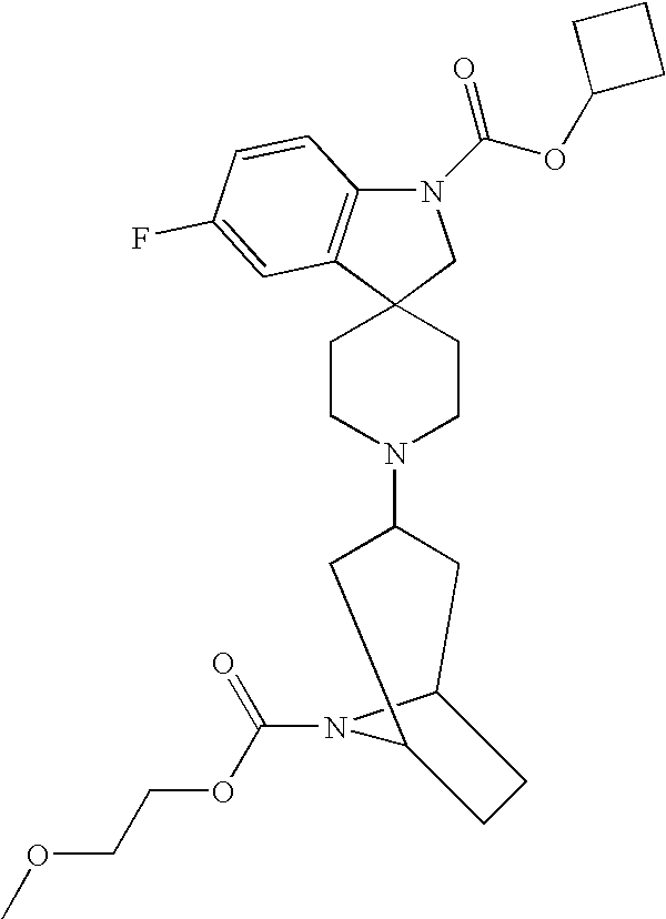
N1(C(=O)OC2CCC2)C2=C(C3(C1)CCN(C1CC4N(C(OCCOC)=O)C(C1)CC4)CC3)C=C(F)C=C2
